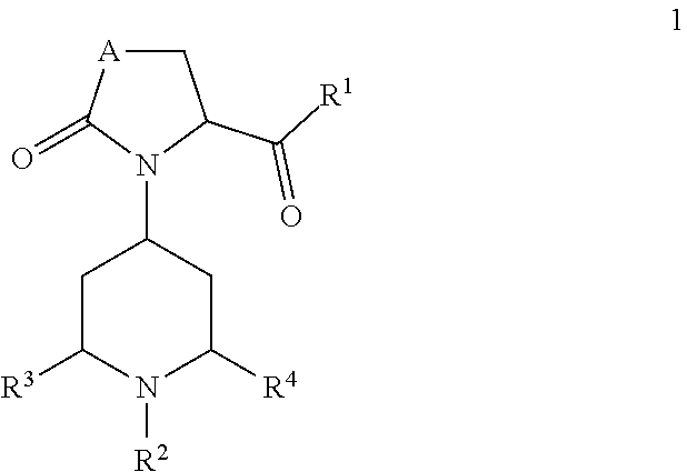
C1[A]C(=O)N(C2CC([R4])N([R2])C([R3])C2)C1C([R1])=O
